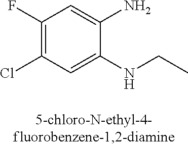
C1(F)=C(Cl)C=C(NCC)C(N)=C1
